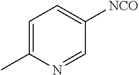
C1=C(C)N=CC([NCO])=C1
